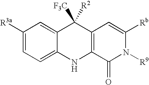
C1([R3a])=CC=C2C(=C1)C([F3C])([R2])C1=C(N2)C(=O)N([R9])C([Rb])=C1
